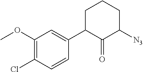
C1(OC)=C(Cl)C=CC(C2C(=O)C([N3])CCC2)=C1
